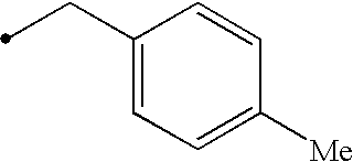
C(C1=CC=C([Me])C=C1)C
